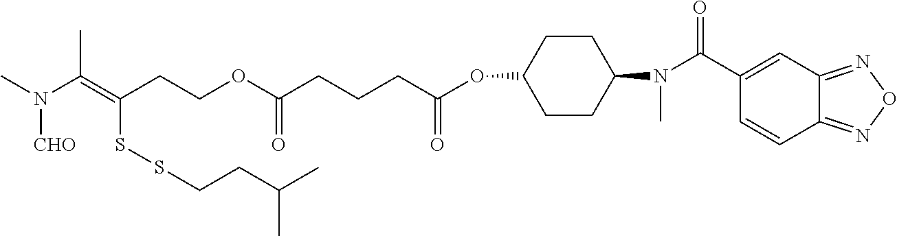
C1(OC(CCCC(OCCC(SSCCC(C)C)=C(N([CHO])C)C)=O)=O)CCC(N(C(=O)C2=CC3=NON=C3C=C2)C)CC1
